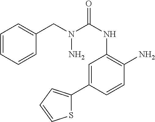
C(NC1=C(N)C=CC(C2=CC=CS2)=C1)(=O)N(CC1=CC=CC=C1)N
